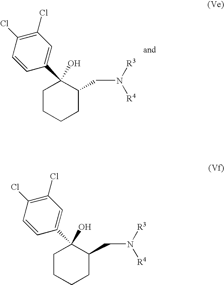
C1CCCC(CN([R3])[R4])C1(O)C1=CC(Cl)=C(Cl)C=C1.C1CCCC(CN([R3])[R4])C1(O)C1=CC(Cl)=C(Cl)C=C1
